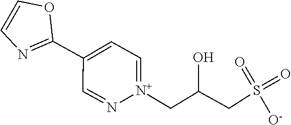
N1=C(C2=CC=[N+](CC(O)CS(=O)(=O)[O-])N=C2)OC=C1
